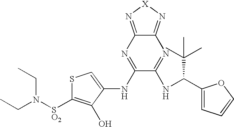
S1C([SO2]N(CC)CC)=C(O)C(NC2=NC3=N[X]N=C3N=C2NC(C2=CC=CO2)C(C)(C)C)=C1
